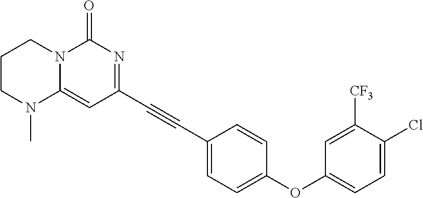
C1(C#CC2=NC(=O)N3C(=C2)N(C)CCC3)=CC=C(OC2=CC=C(Cl)C([CF3])=C2)C=C1
